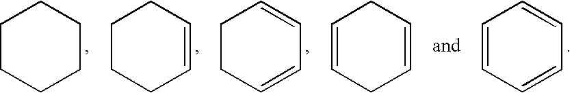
C1CCCCC1.C1CCC=CC1.C1CC=CC=C1.C1=CC=CC=C1.C1=CCC=CC1
